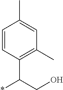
C1=CC(C(*)CO)=C(C)C=C1C
